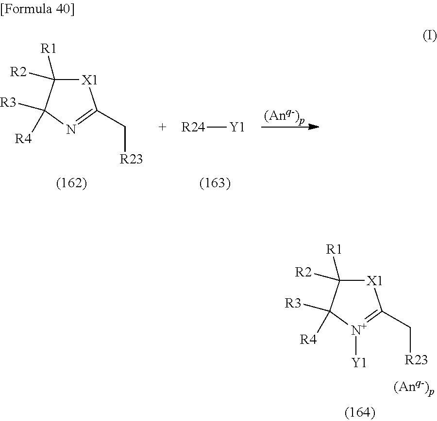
[R24][Y1].[X1]1C([R2])([R1])C([R3])([R4])N=C1C[R23].[X1]1C([R2])([R1])C([R3])([R4])[N+]([Y1])=C1C[R23]
